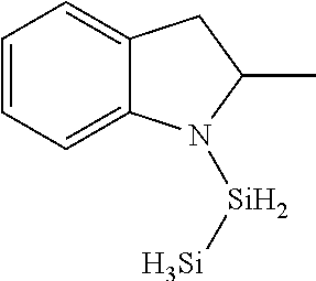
C1=CC=C2C(=C1)CC(C)N2[Si][Si]
